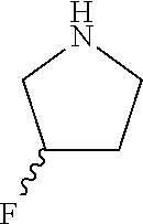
C1(F)CCNC1
